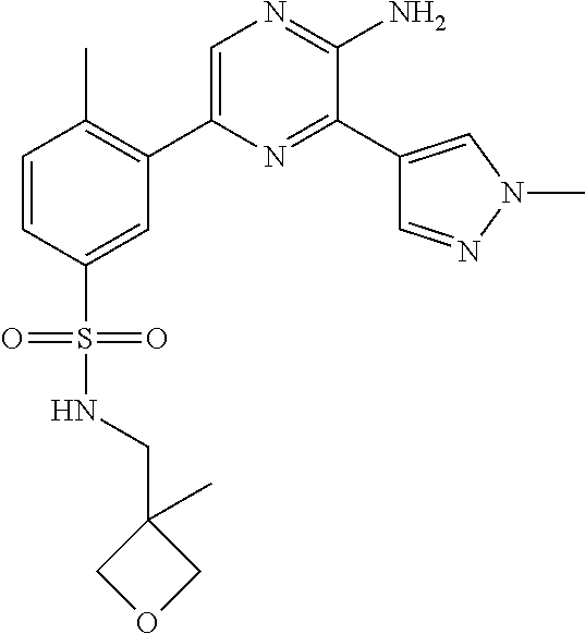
C1(C2=C(C)C=CC(S(=O)(=O)NCC3(C)COC3)=C2)=CN=C(N)C(C2=CN(C)N=C2)=N1
